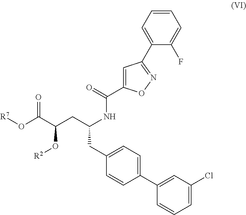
C1(C2=CC=C(CC(CC(C(O[R7])=O)O[R2])NC(C3=CC(C4=CC=CC=C4F)=NO3)=O)C=C2)=CC(Cl)=CC=C1
